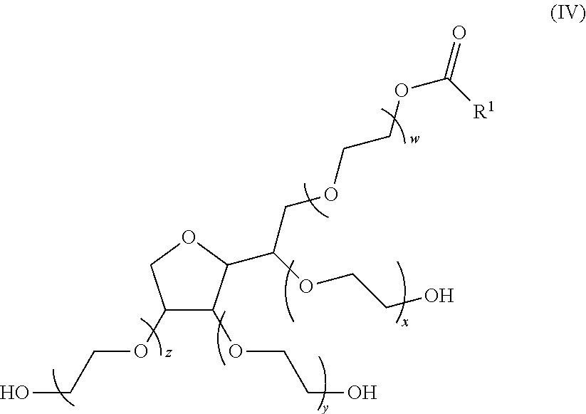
C1(OCCO)C(OCCO)C(C(OCCO)COCCOC(=O)[R1])OC1
